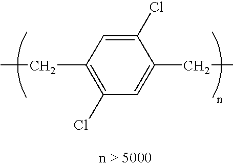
C1(CC)=C(Cl)C=C(CC)C(Cl)=C1
